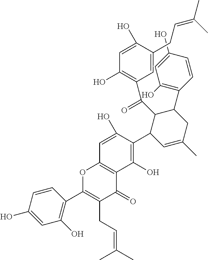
C1(O)=CC(O)=C(C2CC(C)=CC(C3=C(O)C4=C(OC(C5=C(O)C=C(O)C=C5)=C(CC=C(C)C)C4=O)C=C3O)C2C(C2=C(O)C=C(O)C(CC=C(C)C)=C2)=O)C=C1
